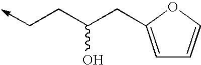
C(C(CC->C)O)C1=CC=CO1
